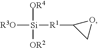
[OR4][Si]([OR2])([R3O])[R1]C1CO1
